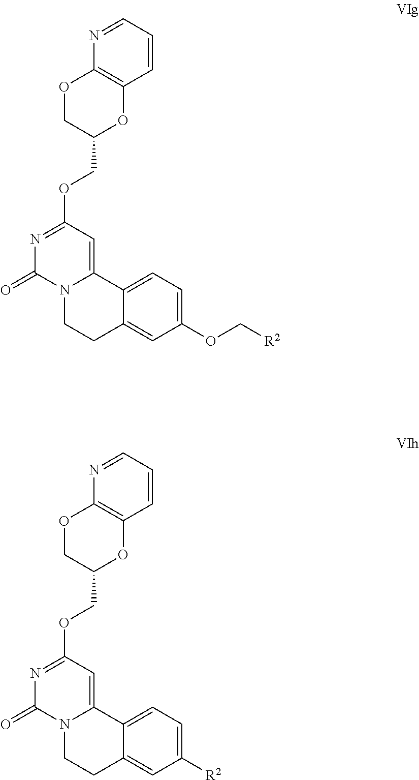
C1(COC2=NC(=O)N3C(=C2)C2=CC=C(OC[R2])C=C2CC3)OC2=C(OC1)N=CC=C2.C1(COC2=NC(=O)N3C(=C2)C2=CC=C([R2])C=C2CC3)OC2=C(OC1)N=CC=C2
